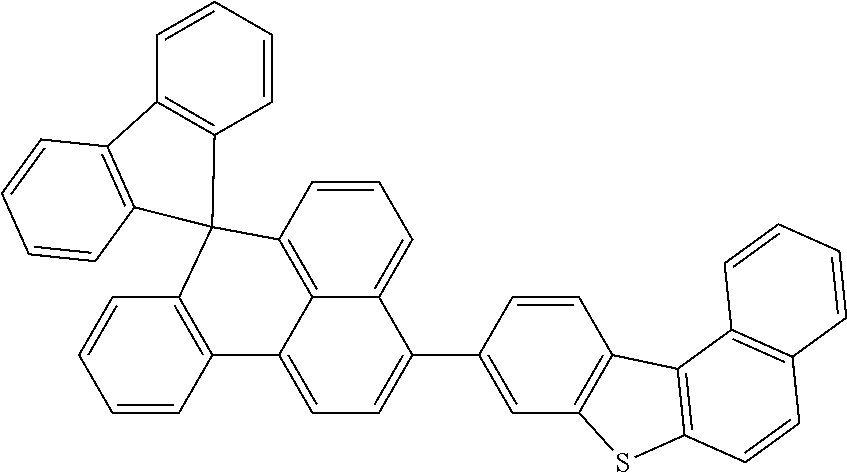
C1=CC2=C3C(=C1)C(C1=CC4=C(C=C1)C1=C(S4)C=CC4=C1C=CC=C4)=CC=C3C1=C(C=CC=C1)C21C2=C(C=CC=C2)C2=C1C=CC=C2
